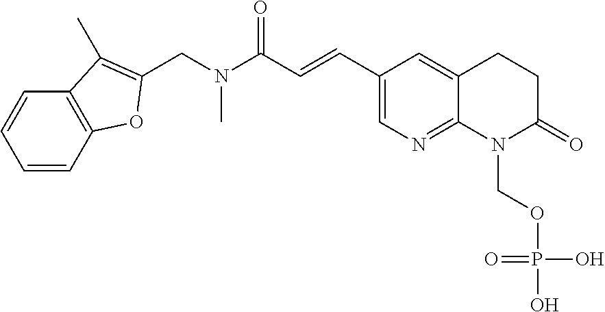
C12=CC(C=CC(N(C)CC3=C(C)C4=C(C=CC=C4)O3)=O)=CN=C1N(COP(=O)(O)O)C(=O)CC2
